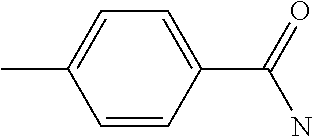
C1=CC(C(=O)N)=CC=C1C
